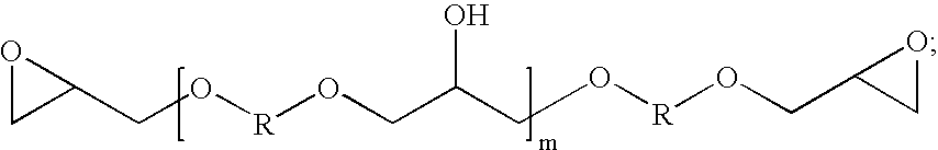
O1CC1CO[R]OCC(CO[R]OCC1CO1)O
